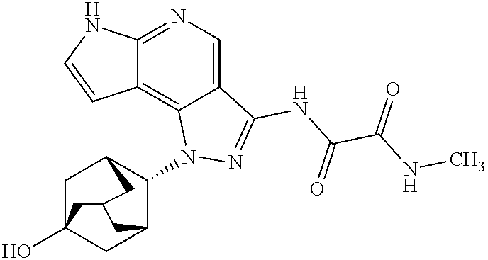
C1C2(O)CC3C(N4C5=C6C(=NC=C5C(NC(C(NC)=O)=O)=N4)NC=C6)C1CC(C2)C3
